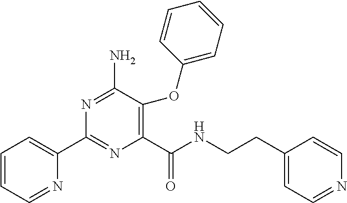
C1(C2=NC(C(NCCC3=CC=NC=C3)=O)=C(OC3=CC=CC=C3)C(N)=N2)=CC=CC=N1
